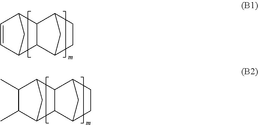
C1=CC2CC1C1C3CCC(C21)C3.C1(C)C2CC(C1C)C1C2C2CCC1C2
